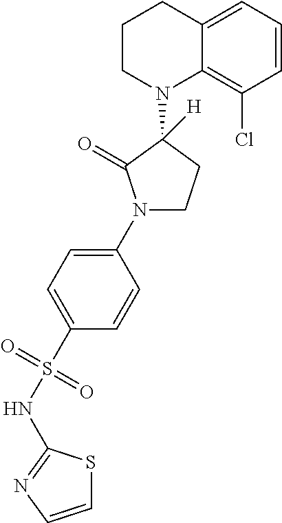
C1=CC=C2C(=C1Cl)N(C1([H])C(=O)N(C3=CC=C(S(NC4=NC=CS4)(=O)=O)C=C3)CC1)CCC2
